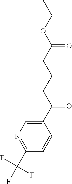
C1(C(CCCC(OCC)=O)=O)=CN=C(C(F)(F)F)C=C1
